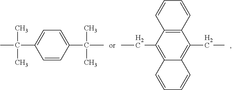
C1=CC(C(C)(C)C)=CC=C1C(C)(C)C.C12=C(C(CC)=C3C(=C1CC)C=CC=C3)C=CC=C2
